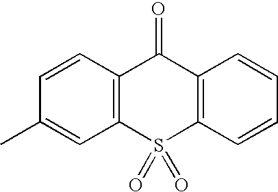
C1=CC2=C(C=C1C)S(=O)(=O)C1=C(C2=O)C=CC=C1
